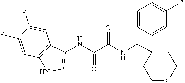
C1=CC=C(Cl)C=C1C1(CNC(C(NC2=CNC3=C2C=C(F)C(F)=C3)=O)=O)CCOCC1
